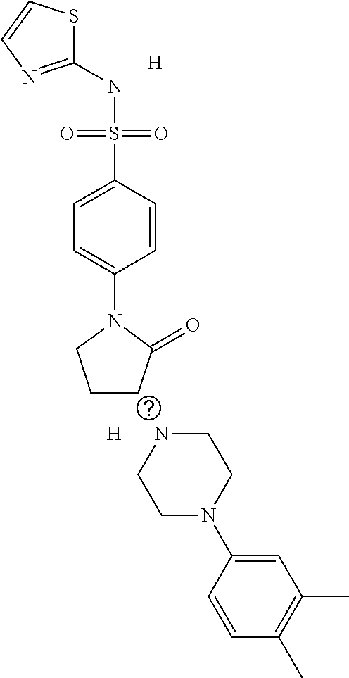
C1(NS(C2=CC=C(N3CCCC3=O)C=C2)(=O)=O)=NC=CS1.[H].[H].N1CCN(C2=CC(C)=C(C)C=C2)CC1
